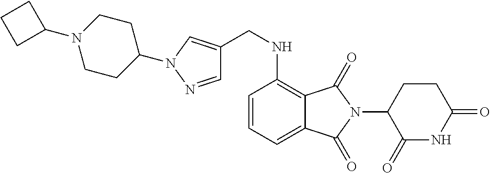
C1(N2CCC(N3C=C(CNC4=C5C(=CC=C4)C(=O)N(C4C(=O)NC(=O)CC4)C5=O)C=N3)CC2)CCC1
